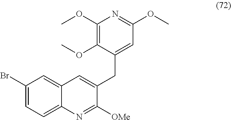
C1(OC)=C(OC)N=C(OC)C=C1CC1=CC2=CC(Br)=CC=C2N=C1[OMe]
